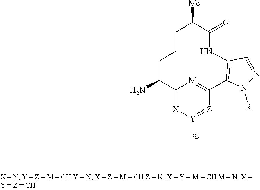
[X]1=C2[M]=C([Z]=[Y]1)C1=C(C=NN1[R])NC(=O)C([Me])CCCC2N
